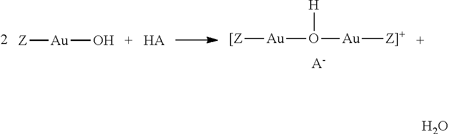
[[Z][Au]O([Au][Z]+])[H].[A-].[Z][Au]O.[HA].O
